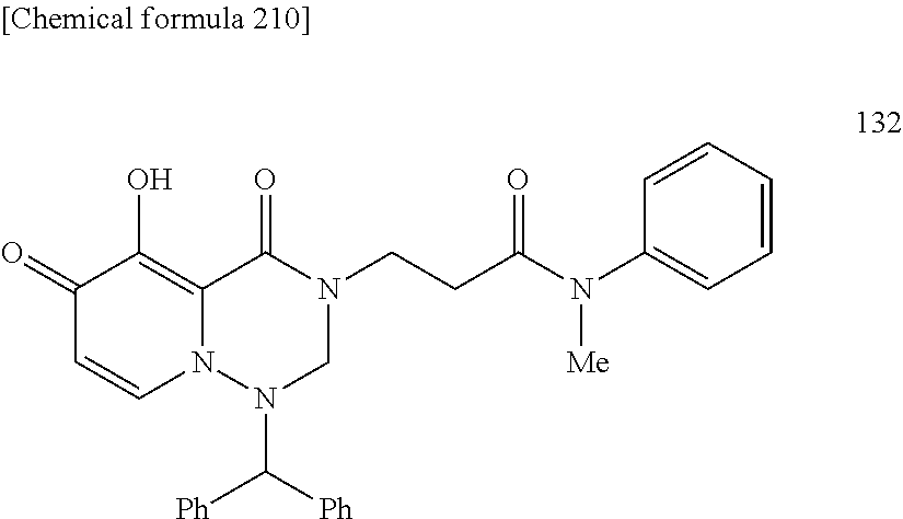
[Ph]C([Ph])N1N2C(=C(O)C(=O)C=C2)C(=O)N(CCC(N(C2=CC=CC=C2)[Me])=O)C1
